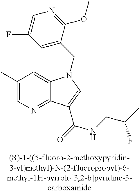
C1(C)=CN=C2C(=C1)N(CC1=CC(F)=CN=C1OC)C=C2C(NCC(C)F)=O
